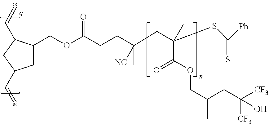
C(OC(CCC(CC(C(=O)OCC(C)CC([CF3])(O)[CF3])(C)SC([Ph])=S)(C)[NC])=O)C1CC(C=C)CC1C=C
